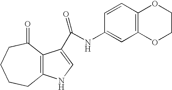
C12=C(C(C(NC3=CC4=C(C=C3)OCCO4)=O)=CN1)C(=O)CCCC2
